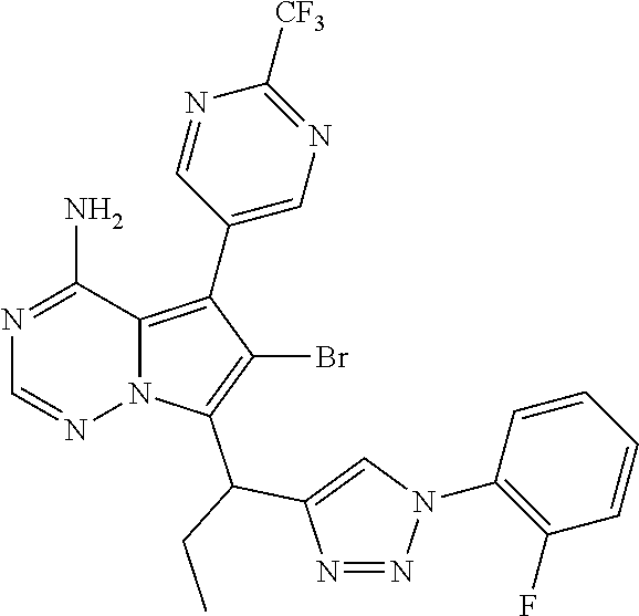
N1=C(N)C2=C(C3=CN=C([CF3])N=C3)C(Br)=C(C(C3=CN(C4=C(F)C=CC=C4)N=N3)CC)N2N=C1
